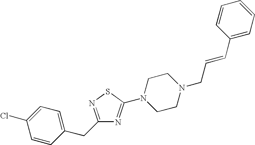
C1=CC(CC2=NSC(N3CCN(CC=CC4=CC=CC=C4)CC3)=N2)=CC=C1Cl
